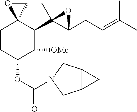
C1CC(OC(=O)N2CC3C(C3)C2)C([OMe])C(C2(C)C(CC=C(C)C)O2)C12OC2
